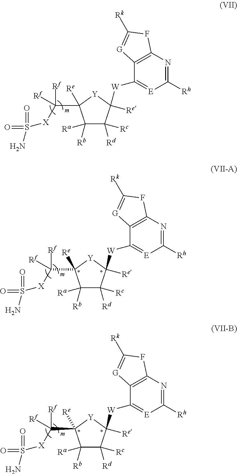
C1([Rb])([Ra])C([Rc])([Rd])C([W]C2=[E]C([Rh])=NC3=C2[G]=C([Rk])F3)([Re])[Y]C1([Re])C([Rf])([Rf])[X]S(N)(=O)=O.C1([Rb])([Ra])C([Rc])([Rd])C([W]C2=[E]C([Rh])=NC3=C2[G]=C([Rk])F3)([Re])[Y]C1([Re])C([Rf])([Rf])[X]S(N)(=O)=O.C1([Rb])([Ra])C([Rc])([Rd])C([W]C2=[E]C([Rh])=NC3=C2[G]=C([Rk])F3)([Re])[Y]C1([Re])C([Rf])([Rf])[X]S(N)(=O)=O
